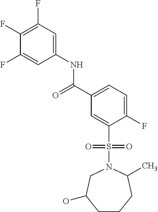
C1(F)=C(F)C=C(NC(C2=CC=C(F)C(S(N3CC(O)CCCC3C)(=O)=O)=C2)=O)C=C1F
